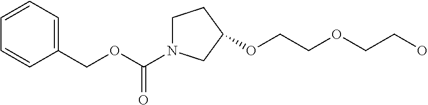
O(C(N1CCC(OCCOCCO)C1)=O)CC1=CC=CC=C1
